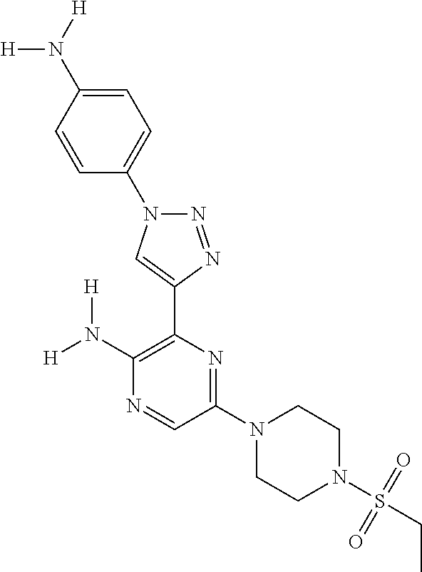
C1(N([H])[H])=C(C2=CN(C3=CC=C(N([H])[H])C=C3)N=N2)N=C(N2CCN(S(CC)(=O)=O)CC2)C=N1
